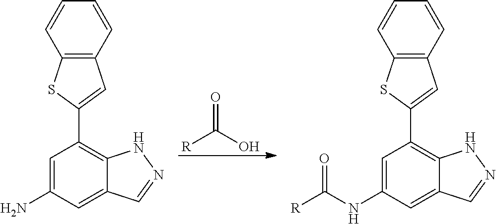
[R]C(O)=O.C12=C(C=CC=C1)C=C(C1=C3C(=CC(N)=C1)C=NN3)S2.C12=C(C=CC=C1)C=C(C1=C3C(=CC(NC([R])=O)=C1)C=NN3)S2
